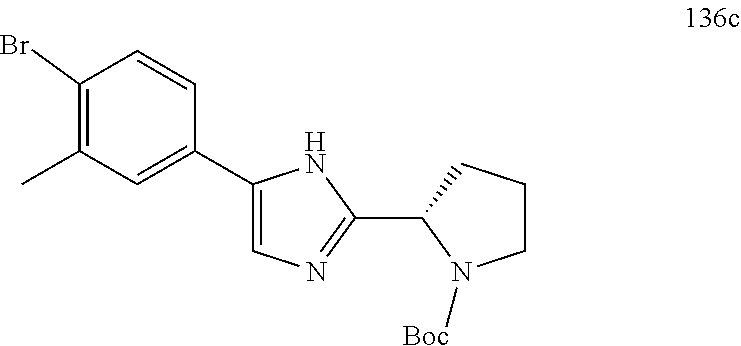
C1(C2=CC(C)=C(Br)C=C2)=CN=C(C2CCCN2[Boc])N1
